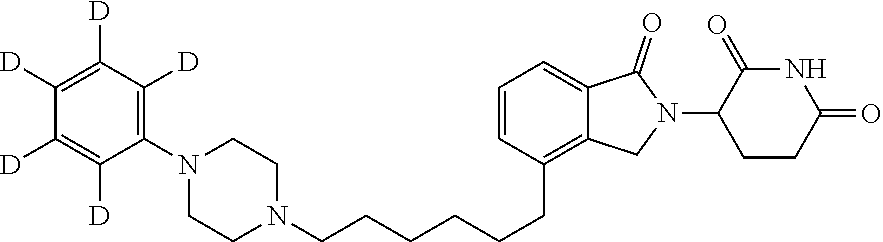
C1(CCCCCCN2CCN(C3=C([D])C([D])=C([D])C([D])=C3[D])CC2)=C2C(=CC=C1)C(=O)N(C1CCC(=O)NC1=O)C2
